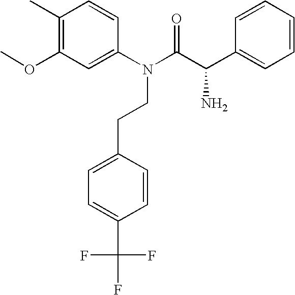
C1(C)=C(OC)C=C(N(C(C(C2=CC=CC=C2)N)=O)CCC2=CC=C(C(F)(F)F)C=C2)C=C1
